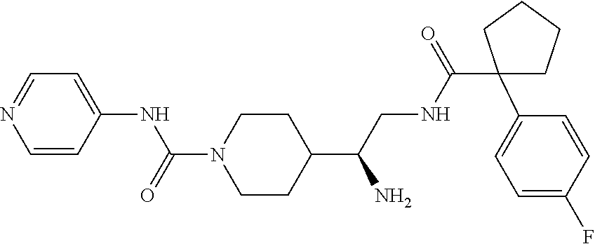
C1=CC(NC(N2CCC(C(CNC(=O)C3(C4=CC=C(F)C=C4)CCCC3)N)CC2)=O)=CC=N1
